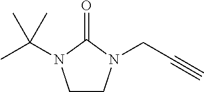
C1CN(CC#C)C(=O)N1C(C)(C)C
